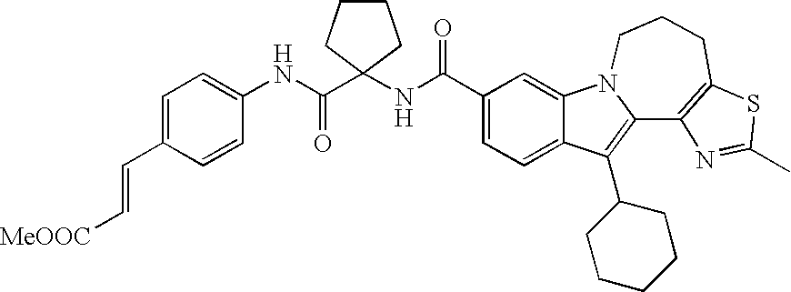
C12=CC=C(C(NC3(C(NC4=CC=C(C=C[MeOOC])C=C4)=O)CCCC3)=O)C=C1N1C(=C2C2CCCCC2)C2=C(CCC1)SC(C)=N2
